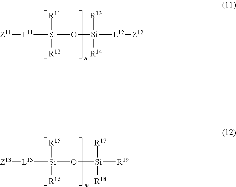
[Z11][L11][Si](O[Si]([L12][Z12])([R13])[R14])([R11])[R12].[Z13][L13][Si](O[Si]([R19])([R17])[R18])([R15])[R16]
